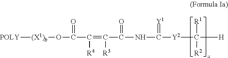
[POLY][(X1)b]OC(C([R4])=C(C(=O)NC(=[Y1])[Y2]C([H])([R1])[R2])[R3])=O
